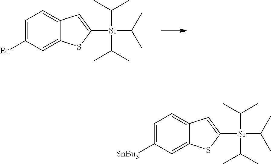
C1=C([SnBu3])C=C2C(=C1)C=C([Si](C(C)C)(C(C)C)C(C)C)S2.C1=C(Br)C=C2C(=C1)C=C([Si](C(C)C)(C(C)C)C(C)C)S2
